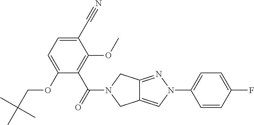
C12=CN(C3=CC=C(F)C=C3)N=C1CN(C(=O)C1=C(OC)C(C#N)=CC=C1OCC(C)(C)C)C2
